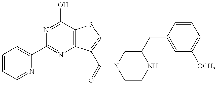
C1=CC=NC(C2=NC3=C(C(O)=N2)SC=C3C(N2CCNC(CC3=CC([OCH3])=CC=C3)C2)=O)=C1
